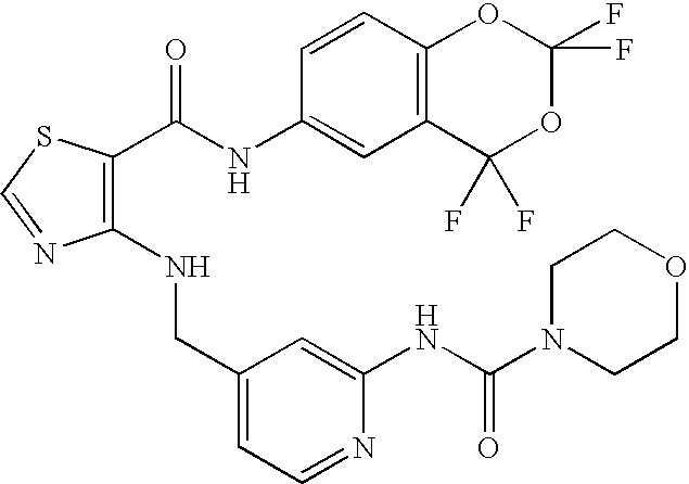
C1(NCC2=CC=NC(NC(N3CCOCC3)=O)=C2)=C(C(NC2=CC3=C(C=C2)OC(F)(F)OC3(F)F)=O)SC=N1
